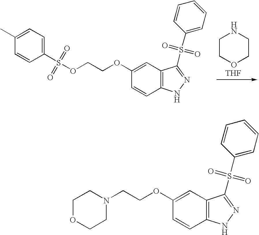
[THF].C1COCCN1.C1(S(OCCOC2=CC3=C(C=C2)NN=C3S(C2=CC=CC=C2)(=O)=O)(=O)=O)=CC=C(C)C=C1.N1(CCOC2=CC3=C(C=C2)NN=C3S(C2=CC=CC=C2)(=O)=O)CCOCC1
